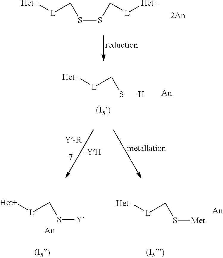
S(SC[L][Het+])C[L][Het+].S([H])C[L][Het+].[-YH].S([Y])C[L][Het+].S(C[L][Het+])[Met]
